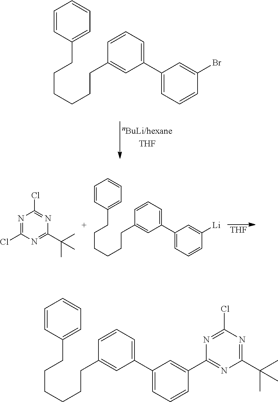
N1=C(Cl)N=C(C(C)(C)C)N=C1C1=CC(C2=CC=CC(CCCCCCC3=CC=CC=C3)=C2)=CC=C1.BrC1=CC(C2=CC=CC(CCCCCCC3=CC=CC=C3)=C2)=CC=C1.N1=C(Cl)N=C(C(C)(C)C)N=C1Cl.[THF].[Li]C1=CC(C2=CC=CC(CCCCCCC3=CC=CC=C3)=C2)=CC=C1
